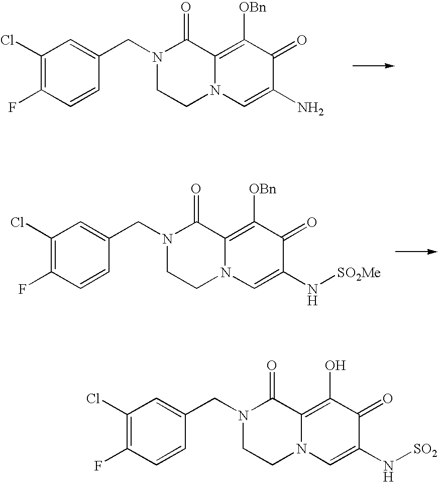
C1(Cl)=C(F)C=CC(CN2C(=O)C3=C([OBn])C(=O)C(N[SO2Me])=CN3CC2)=C1.C1(Cl)=C(F)C=CC(CN2C(=O)C3=C([OBn])C(=O)C(N)=CN3CC2)=C1.C1(Cl)=C(F)C=CC(CN2C(=O)C3=C(O)C(=O)C(N[SO2])=CN3CC2)=C1
